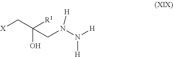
[X]CC([R1])(O)CN(N([H])[H])[H]
